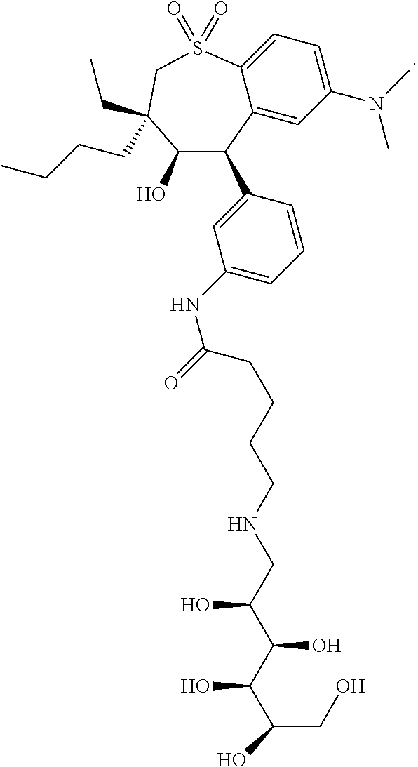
C1=C2C(=CC(N(C)C)=C1)C(C1=CC(NC(CCCCNCC(C(C(C(CO)O)O)O)O)=O)=CC=C1)C(O)C(CC)(CCCC)CS2(=O)=O
